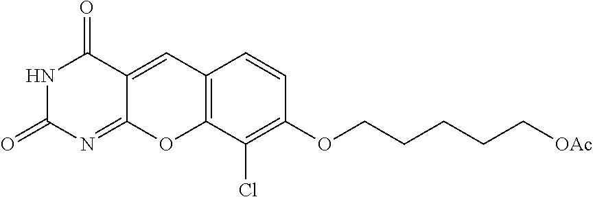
N1C(=O)N=C2C(=CC3=C(O2)C(Cl)=C(OCCCCC[OAc])C=C3)C1=O
